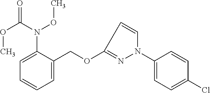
O(C(N(OC)C1=CC=CC=C1COC1=NN(C2=CC=C(Cl)C=C2)C=C1)=O)C
